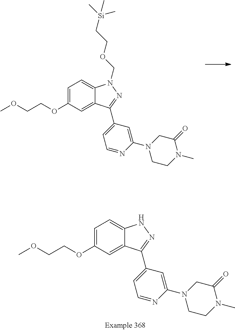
O(C1=CC=C2C(=C1)C(C1=CC=NC(N3CCN(C)C(=O)C3)=C1)=NN2COCC[Si](C)(C)C)CCOC.O(C1=CC=C2C(=C1)C(C1=CC=NC(N3CCN(C)C(=O)C3)=C1)=NN2)CCOC
